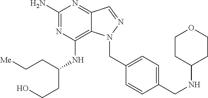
C1(N)=NC(NC(CCO)CC[Me])=C2C(=N1)C=NN2CC1=CC=C(CNC2CCOCC2)C=C1
